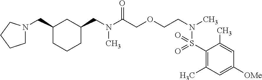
C(N(C(COCCN(C)S(=O)(=O)C1=C(C)C=C([OMe])C=C1C)=O)C)C1CC(CN2CCCC2)CCC1
